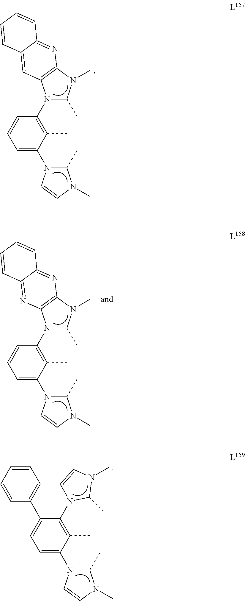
C1=C(N2C(C)N(C)C=C2)C(C)=C(N2C(C)N(C)C3=C2C=C2C(=N3)C=CC=C2)C=C1.C1=C(N2C(C)N(C)C=C2)C(C)=C(N2C(C)N(C)C3=C2N=C2C(=N3)C=CC=C2)C=C1.C1=C(N2C(C)N(C)C=C2)C(C)=C2C(=C1)C1=C(C3=CN(C)C(C)N23)C=CC=C1
